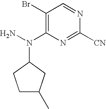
C1(Br)=C(N(N)C2CCC(C)C2)N=C([CN])N=C1
